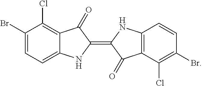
C1(Br)=CC=C2C(=C1Cl)C(=O)C(=C1C(=O)C3=C(C=CC(Br)=C3Cl)N1)N2
